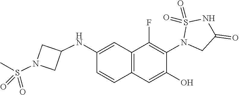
C12=C(C=C(O)C(N3CC(=O)NS3(=O)=O)=C1F)C=CC(NC1CN(S(=O)(=O)C)C1)=C2
